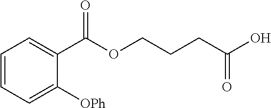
C1=CC=C([OPh])C(C(OCCCC(O)=O)=O)=C1
